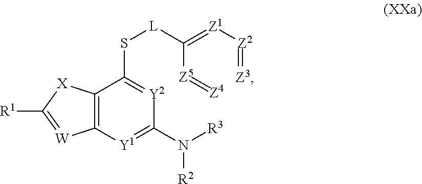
C12=C([Y1]=C(N([R3])[R2])[Y2]=C1S[L]C(=[Z1][Z2]=[Z3])[Z5]=[Z4])[W]=C([R1])[X]2
